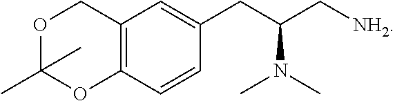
C1=C(CC(C[NH2])N(C)C)C=CC2=C1COC(C)(C)O2
